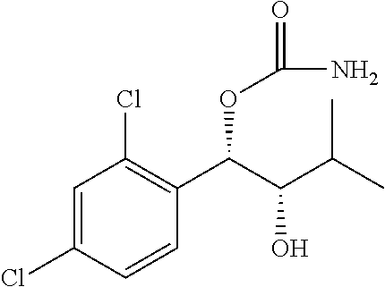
C1=C(Cl)C=CC(C(C(O)C(C)C)OC(N)=O)=C1Cl
